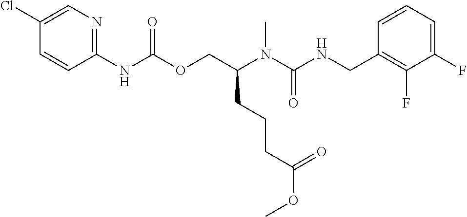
C1=CC(CNC(N(C(COC(NC2=NC=C(Cl)C=C2)=O)CCCC(OC)=O)C)=O)=C(F)C(F)=C1
